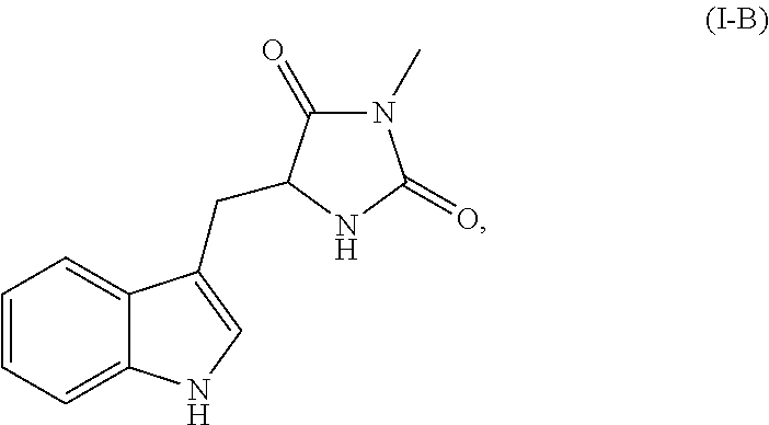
C1=CC=C2C(=C1)C(CC1C(=O)N(C)C(=O)N1)=CN2
